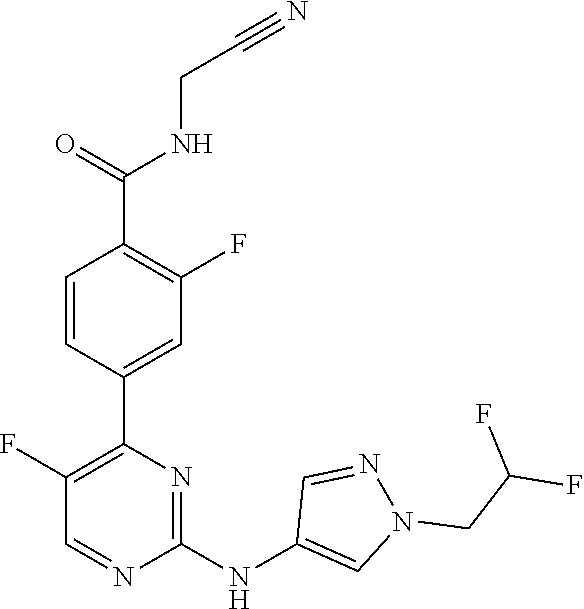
C1(C2=C(F)C=NC(NC3=CN(CC(F)F)N=C3)=N2)=CC(F)=C(C(=O)NCC#N)C=C1
